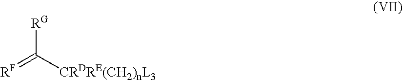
[RF]=C([CRDRE(CH2)nL3])[RG]
